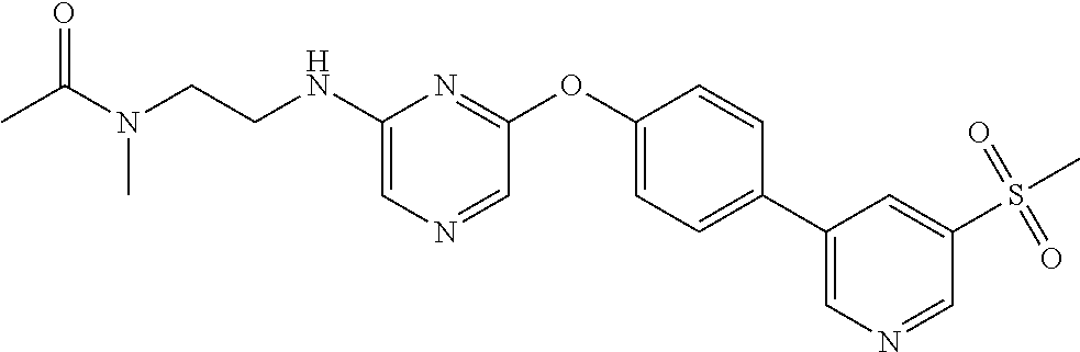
C1(NCCN(C(=O)C)C)=CN=CC(OC2=CC=C(C3=CN=CC(S(C)(=O)=O)=C3)C=C2)=N1
